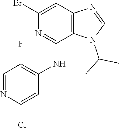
C1=C(Br)N=C(NC2=C(F)C=NC(Cl)=C2)C2=C1N=CN2C(C)C
